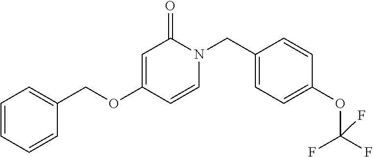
O(C1=CC(=O)N(CC2=CC=C(OC(F)(F)F)C=C2)C=C1)CC1=CC=CC=C1
